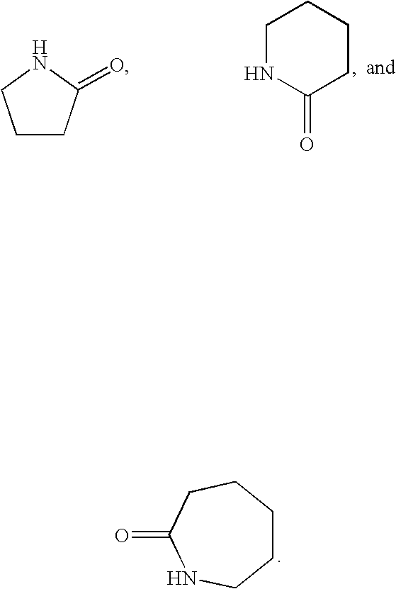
C1CCNC(=O)CC1.C1NC(=O)CCC1.C1CC(=O)NC1
